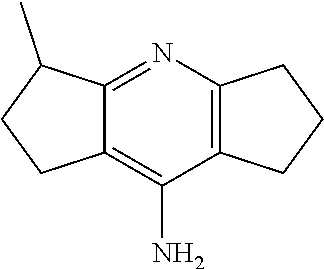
C12=NC3=C(C(N)=C1CCC2C)CCC3
